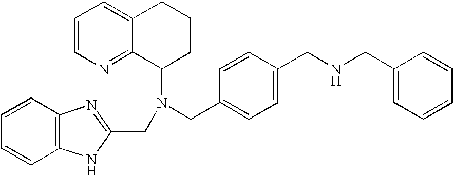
C1=CN=C2C(=C1)CCCC2N(CC1=NC2=C(N1)C=CC=C2)CC1=CC=C(CNCC2=CC=CC=C2)C=C1
